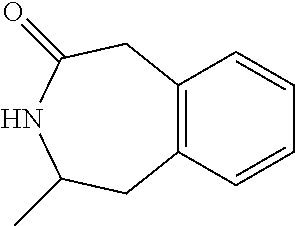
C12=C(C=CC=C1)CC(C)NC(=O)C2
